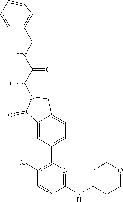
C1=CC=CC(CNC(=O)C(C)N2C(=O)C3=CC(C4=C(Cl)C=NC(NC5CCOCC5)=N4)=CC=C3C2)=C1
